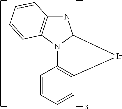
C12=C(C=CC=C1)[Ir]C1N2C2=C(N1)C=CC=C2
